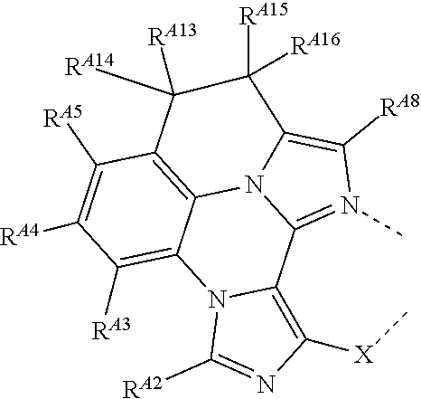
C12=N(C)C([RA8])=C3N1C1=C(C([RA5])=C([RA4])C([RA3])=C1N1C2=C([X]C)N=C1[RA2])C([RA13])([RA14])C3([RA15])[RA16]
